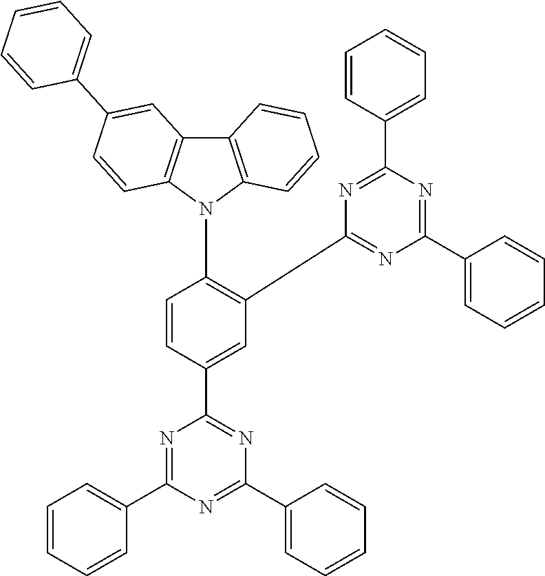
C12=C(N(C3=C(C4=NC(C5=CC=CC=C5)=NC(C5=CC=CC=C5)=N4)C=C(C4=NC(C5=CC=CC=C5)=NC(C5=CC=CC=C5)=N4)C=C3)C3=C1C=CC=C3)C=CC(C1=CC=CC=C1)=C2
